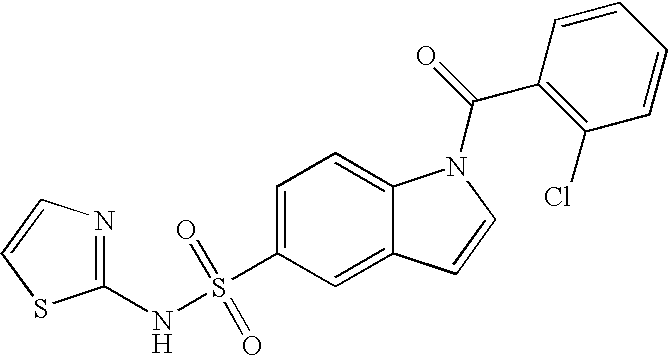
C1=C(S(NC2=NC=CS2)(=O)=O)C=C2C(=C1)N(C(=O)C1=C(Cl)C=CC=C1)C=C2
